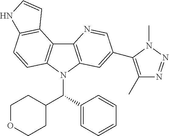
C12=C(N(C(C3=CC=CC=C3)C3CCOCC3)C3=C1C1=C(C=C3)NC=C1)C=C(C1=C(C)N=NN1C)C=N2
